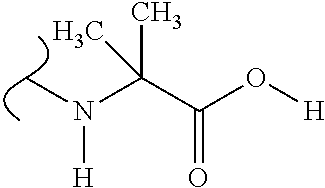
CN(C(C(O[H])=O)(C)C)[H]
